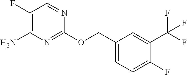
C1(F)=C(N)N=C(OCC2=CC=C(F)C(C(F)(F)F)=C2)N=C1
